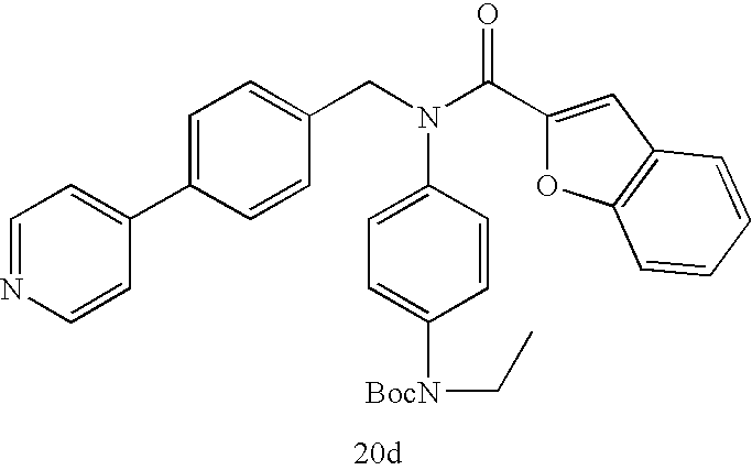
C1=NC=CC(C2=CC=C(CN(C(C3=CC4=C(O3)C=CC=C4)=O)C3=CC=C([BocN]CC)C=C3)C=C2)=C1
